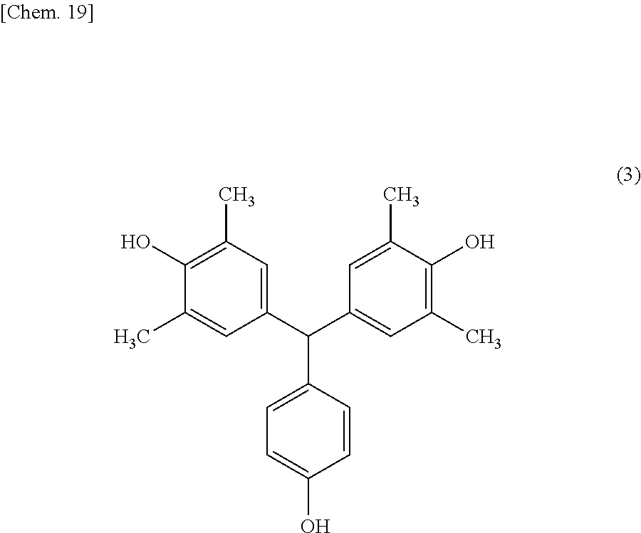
C1(C(C2=CC=C(O)C=C2)C2=CC(C)=C(O)C(C)=C2)=CC(C)=C(O)C(C)=C1
